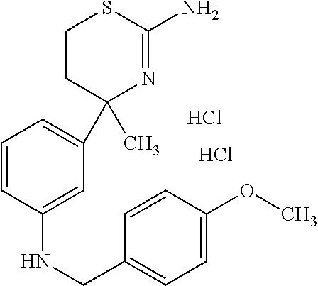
C1CC(C)(C2=CC=CC(NCC3=CC=C(OC)C=C3)=C2)N=C(N)S1.Cl.Cl
